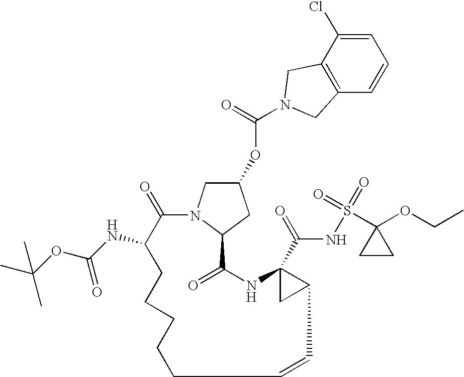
O(C1CN2C(C1)C(=O)NC1(C(=O)NS(=O)(C3(OCC)CC3)=O)CC1C=CCCCCCC(NC(OC(C)(C)C)=O)C2=O)C(=O)N1CC2=C(C=CC=C2Cl)C1
